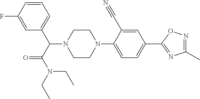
C1=CC=C(C(N2CCN(C3=CC=C(C4=NC(C)=NO4)C=C3C#N)CC2)C(N(CC)CC)=O)C=C1F
